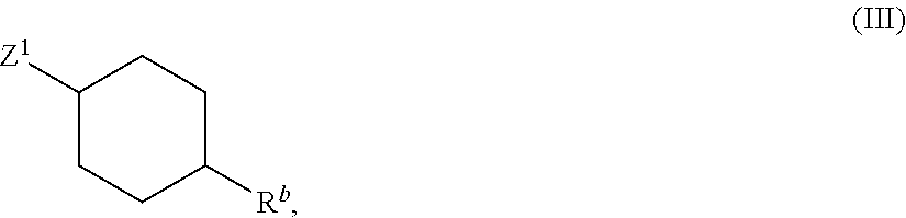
C1([Z1])CCC([Rb])CC1
